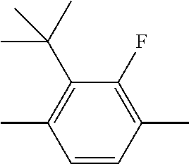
C1(C)=C(C(C)(C)C)C(F)=C(C)C=C1
